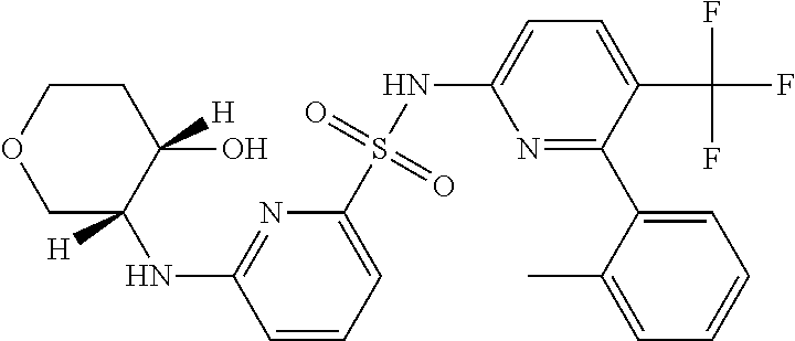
N1=C(C2=CC=CC=C2C)C(C(F)(F)F)=CC=C1NS(C1=CC=CC(NC2([H])C(O)([H])CCOC2)=N1)(=O)=O
